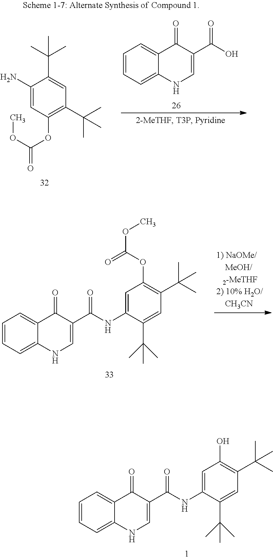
C1=CC=C2C(=C1)C(=O)C(C(NC1=CC(OC(OC)=O)=C(C(C)(C)C)C=C1C(C)(C)C)=O)=CN2.C1=CC=C2C(=C1)C(=O)C(C(NC1=CC(O)=C(C(C)(C)C)C=C1C(C)(C)C)=O)=CN2.C1=CC=C2C(=C1)C(=O)C(C(O)=O)=CN2.C1(C(C)(C)C)=CC(C(C)(C)C)=C(OC(OC)=O)C=C1N
